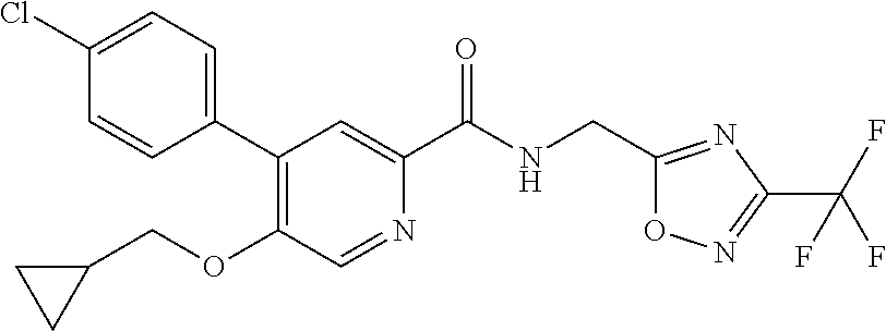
C1=CC(C2=C(OCC3CC3)C=NC(C(NCC3=NC(C(F)(F)F)=NO3)=O)=C2)=CC=C1Cl
